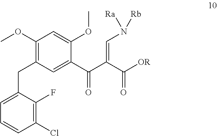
C1(OC)=C(CC2=CC=CC(Cl)=C2F)C=C(C(C(C([OR])=O)=CN([Ra])[Rb])=O)C(OC)=C1
